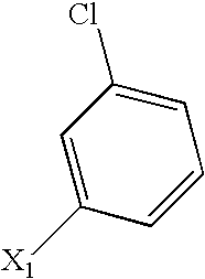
C1=C(Cl)C=C([X1])C=C1
